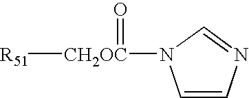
C1=CN=CN1[CH2OC]([R51])=O
